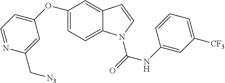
C1=NC(C[N3])=CC(OC2=CC=C3C(=C2)C=CN3C(=O)NC2=CC([CF3])=CC=C2)=C1
